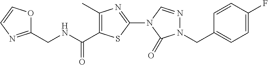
C(NCC1=NC=CO1)(=O)C1=C(C)N=C(N2C=NN(CC3=CC=C(F)C=C3)C2=O)S1
